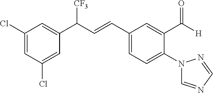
C1(Cl)=CC(Cl)=CC(C(C=CC2=CC=C(N3C=NC=N3)C(C([H])=O)=C2)[CF3])=C1
